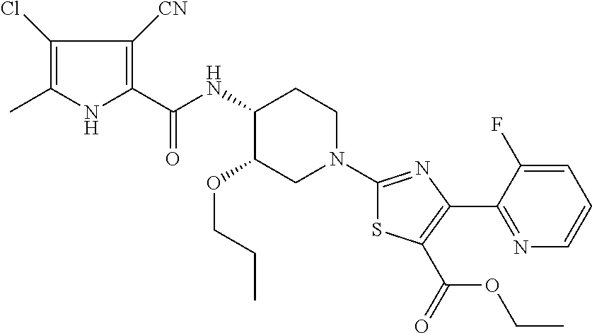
C1(Cl)=C(C)NC(C(NC2C(OCCC)CN(C3=NC(C4=NC=CC=C4F)=C(C(OCC)=O)S3)CC2)=O)=C1[CN]
